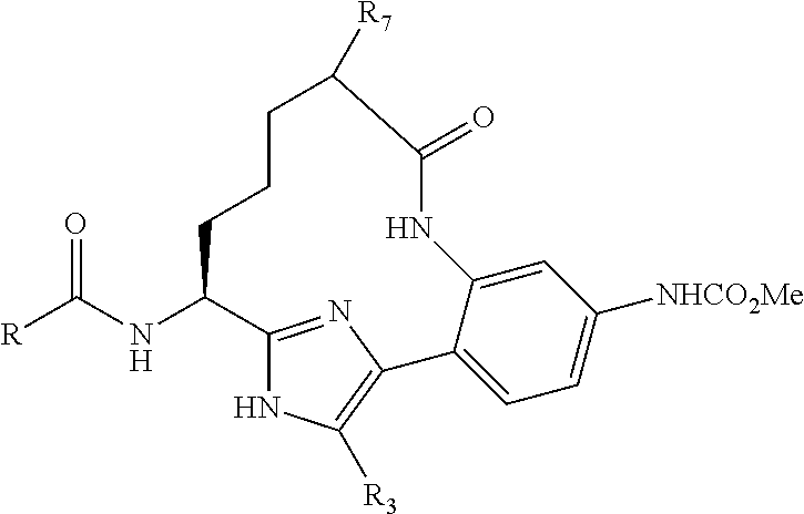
[R]C(NC1C2=NC(=C([R3])N2)C2=CC=C([NHCO2Me])C=C2NC(=O)C([R7])CCC1)=O
